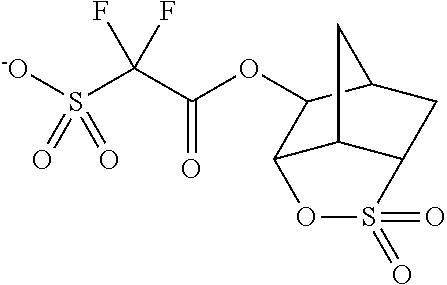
O(C(C(S([-O])(=O)=O)(F)F)=O)C1C2C3C(CC1C3)S(=O)(=O)O2
